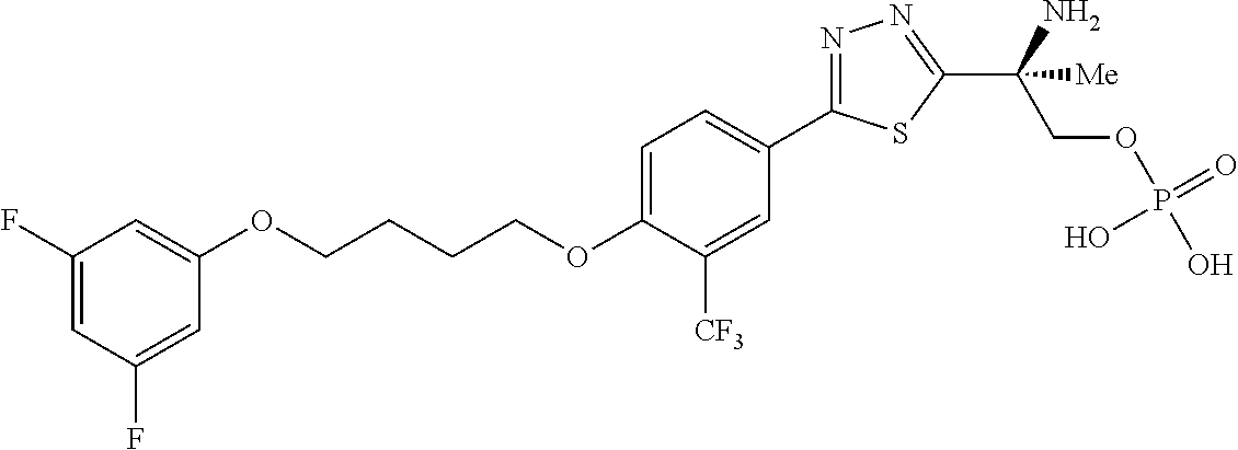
O(CCCCOC1=CC=C(C2=NN=C(C(COP(O)(=O)O)(N)[Me])S2)C=C1[CF3])C1=CC(F)=CC(F)=C1
